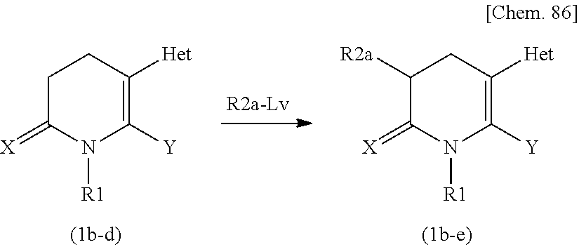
C1C(=[X])N([R1])C([Y])=C([Het])C1.C1([R2a])C(=[X])N([R1])C([Y])=C([Het])C1
